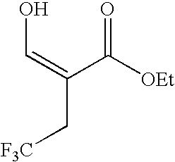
OC=C(C([OEt])=O)C[F3C]
